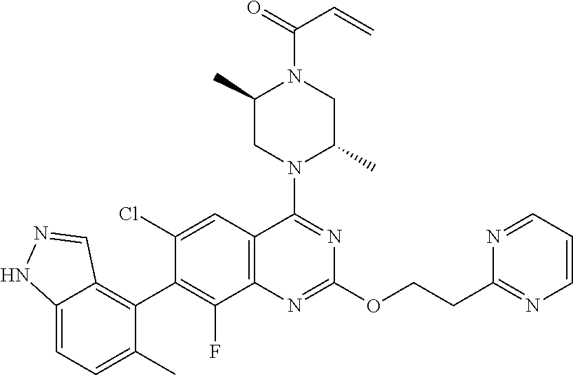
C12=CC=C(C)C(C3=C(F)C4=C(C=C3Cl)C(N3C(C)CN(C(=O)C=C)C(C)C3)=NC(OCCC3=NC=CC=N3)=N4)=C1C=NN2
